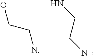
OCCN.C(CN)N
